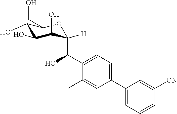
C1(O)C(O)C(O)C(C(C2=CC=C(C3=CC=CC([CN])=C3)C=C2C)O)([H])OC1CO
